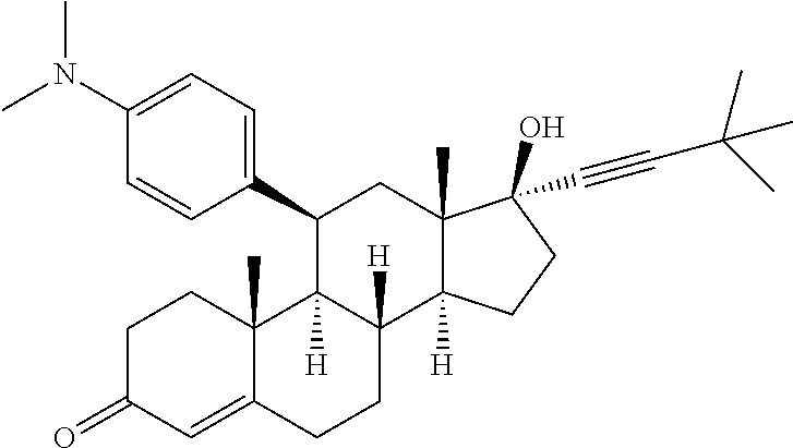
CN(C1=CC=C(C2C3([H])C([H])(C4([H])C(C)(C(C#CC(C)(C)C)(O)CC4)C2)CCC2=CC(=O)CCC23C)C=C1)C
